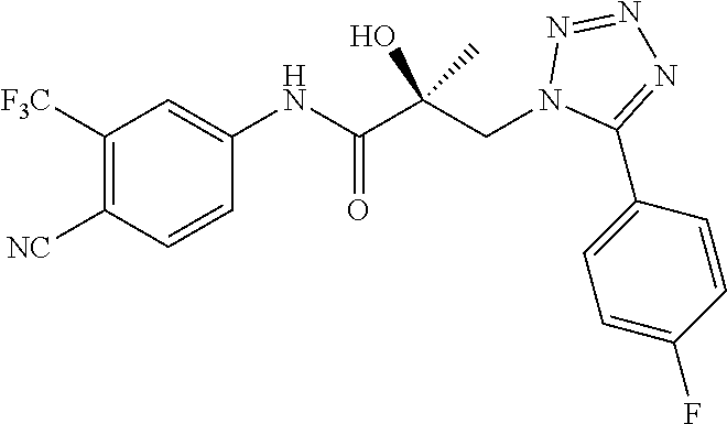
C1([F3C])=C([NC])C=CC(NC(C(CN2C(C3=CC=C(F)C=C3)=NN=N2)(O)C)=O)=C1
